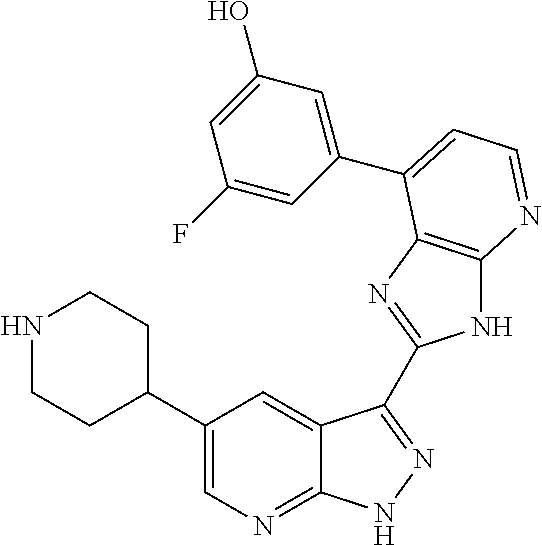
C1(C2CCNCC2)=CN=C2C(=C1)C(C1=NC3=C(N1)N=CC=C3C1=CC(O)=CC(F)=C1)=NN2
